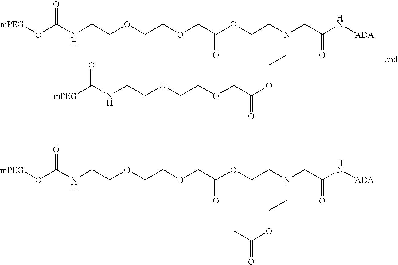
[mPEG]OC(NCCOCCOCC(OCCN(CC(N[ADA])=O)CCOC(C)=O)=O)=O.[mPEG]OC(NCCOCCOCC(OCCN(CC(N[ADA])=O)CCOC(COCCOCCNC([mPEG])=O)=O)=O)=O
